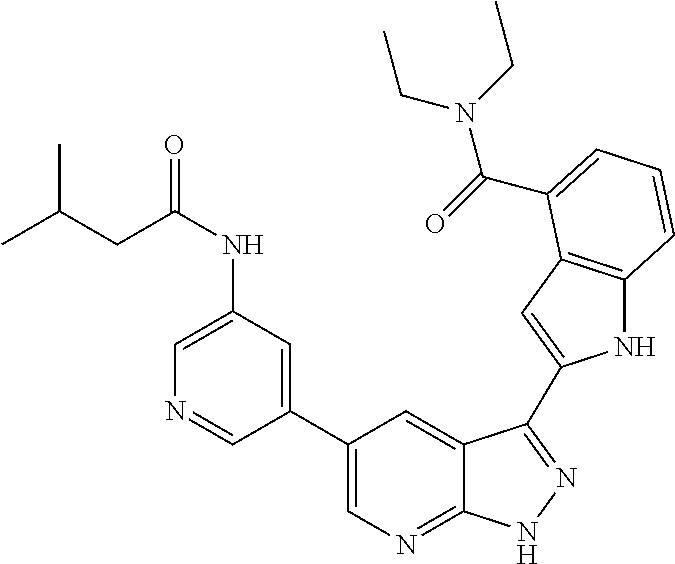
C1(C2=CN=C3C(=C2)C(C2=CC4=C(N2)C=CC=C4C(=O)N(CC)CC)=NN3)=CC(NC(=O)CC(C)C)=CN=C1
